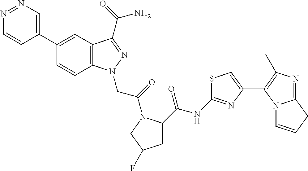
N1=NC=C(C2=CC3=C(C=C2)N(CC(=O)N2C(C(=O)NC4=NC(C5=C(C)N=C6N5C=CC6)=CS4)CC(F)C2)N=C3C(=O)N)C=C1
